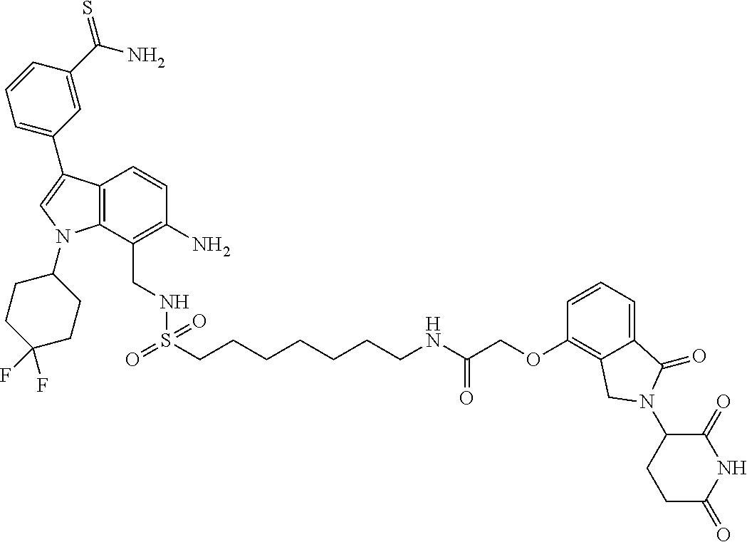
C12=C(C(CNS(CCCCCCCNC(COC3=C4C(=CC=C3)C(=O)N(C3CCC(=O)NC3=O)C4)=O)(=O)=O)=C(N)C=C1)N(C1CCC(F)(F)CC1)C=C2C1=CC=CC(C(N)=S)=C1
